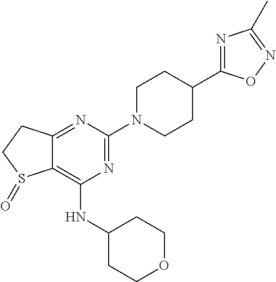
C1CN(C2=NC(NC3CCOCC3)=C3C(=N2)CCS3=O)CCC1C1=NC(C)=NO1
